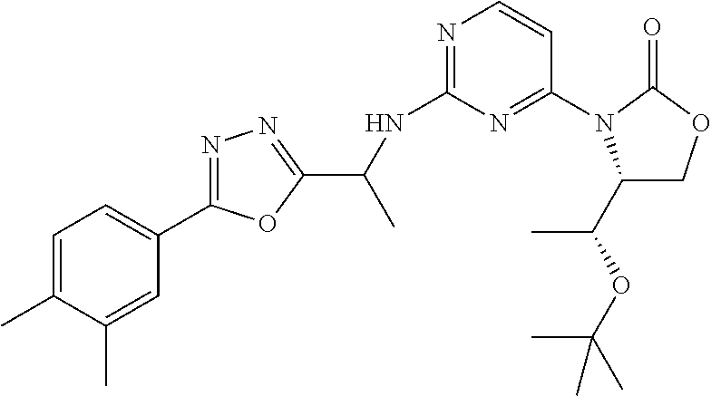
C1=C(C)C(C)=CC(C2=NN=C(C(NC3=NC=CC(N4C(C(OC(C)(C)C)C)COC4=O)=N3)C)O2)=C1
